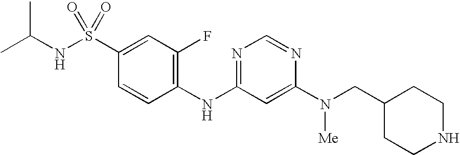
C1(S(NC(C)C)(=O)=O)=CC(F)=C(NC2=NC=NC(N([Me])CC3CCNCC3)=C2)C=C1
